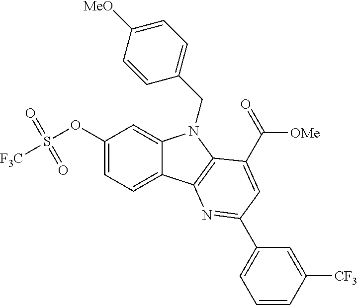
O(C1=CC=C2C(=C1)N(CC1=CC=C([MeO])C=C1)C1=C2N=C(C2=CC=CC([CF3])=C2)C=C1C(=O)[OMe])S([F3C])(=O)=O
